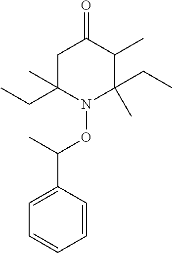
C1C(CC)(C)N(OC(C2=CC=CC=C2)C)C(CC)(C)C(C)C1=O
